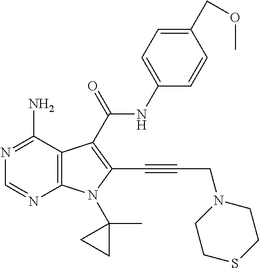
C12=C(C(N)=NC=N1)C(C(=O)NC1=CC=C(COC)C=C1)=C(C#CCN1CCSCC1)N2C1(C)CC1
